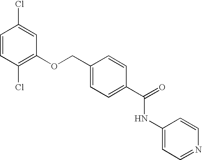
C1=CC(Cl)=C(OCC2=CC=C(C(NC3=CC=NC=C3)=O)C=C2)C=C1Cl
